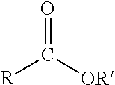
O=C([R])[OR]
